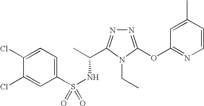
N1=C(OC2=NC=CC(C)=C2)N(CC)C(C(C)NS(=O)(C2=CC=C(Cl)C(Cl)=C2)=O)=N1
